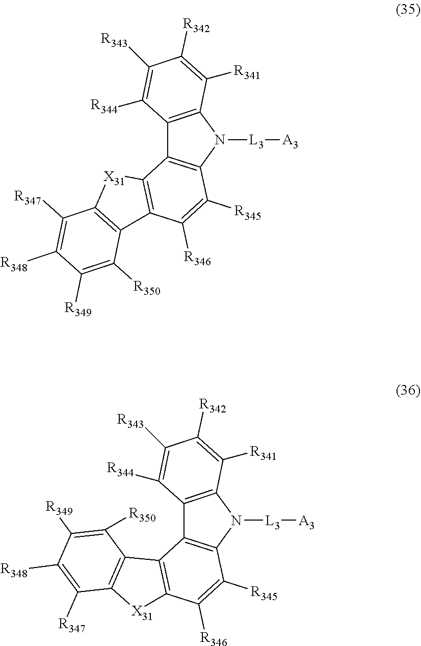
C1([R343])=C([R344])C2=C(C([R341])=C1[R342])N([L3][A3])C1=C2C2=C(C([R346])=C1[R345])C1=C([X31]2)C([R347])=C([R348])C([R349])=C1[R350].C1([R343])=C([R344])C2=C(C([R341])=C1[R342])N([L3][A3])C1=C2C2=C(C([R346])=C1[R345])[X31]C1=C2C([R350])=C([R349])C([R348])=C1[R347]
